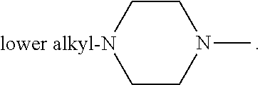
C1CN(C)CC[lower alkyl-N]1
